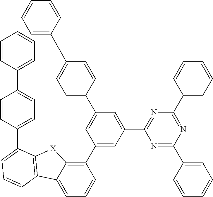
C1(C2=CC(C3=NC(C4=CC=CC=C4)=NC(C4=CC=CC=C4)=N3)=CC(C3=CC=C(C4=CC=CC=C4)C=C3)=C2)=C2C(=CC=C1)C1=C([X]2)C(C2=CC=C(C3=CC=CC=C3)C=C2)=CC=C1
